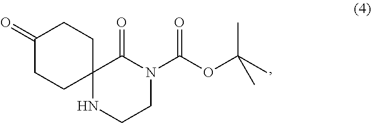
C12(NCCN(C(=O)OC(C)(C)C)C1=O)CCC(=O)CC2
